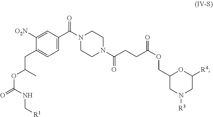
C1=C(C(N2CCN(C(CCC(OCC3CN([R3])CC([R4])O3)=O)=O)CC2)=O)C=C([O2N])C(CC(OC(=O)NC[R1])C)=C1
